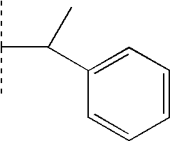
C1=CC=C(C(C(C)C)C)C=C1
